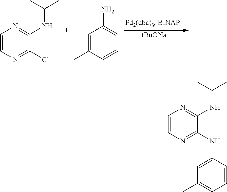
[tBuONa].C1=CN=C(NC(C)C)C(Cl)=N1.C1(C)=CC(N)=CC=C1.C1=CN=C(NC(C)C)C(NC2=CC(C)=CC=C2)=N1
